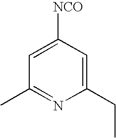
C1=C([NCO])C=C(CC)N=C1C
